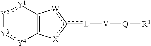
[Y2]1:[Y1]C2=C([Y4]:[Y3]1)[X]c([L][V][Q][R1])[W]2
